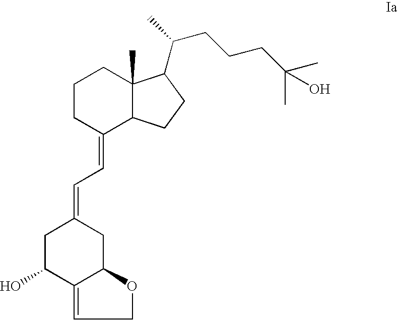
C1CC(=CC=C2CC(O)C3=CCOC3C2)C2C(C)(C1)C(C(C)CCCC(C)(C)O)CC2
